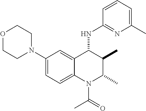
C1(N2CCOCC2)=CC=C2C(=C1)C(NC1=NC(C)=CC=C1)C(C)C(C)N2C(C)=O
